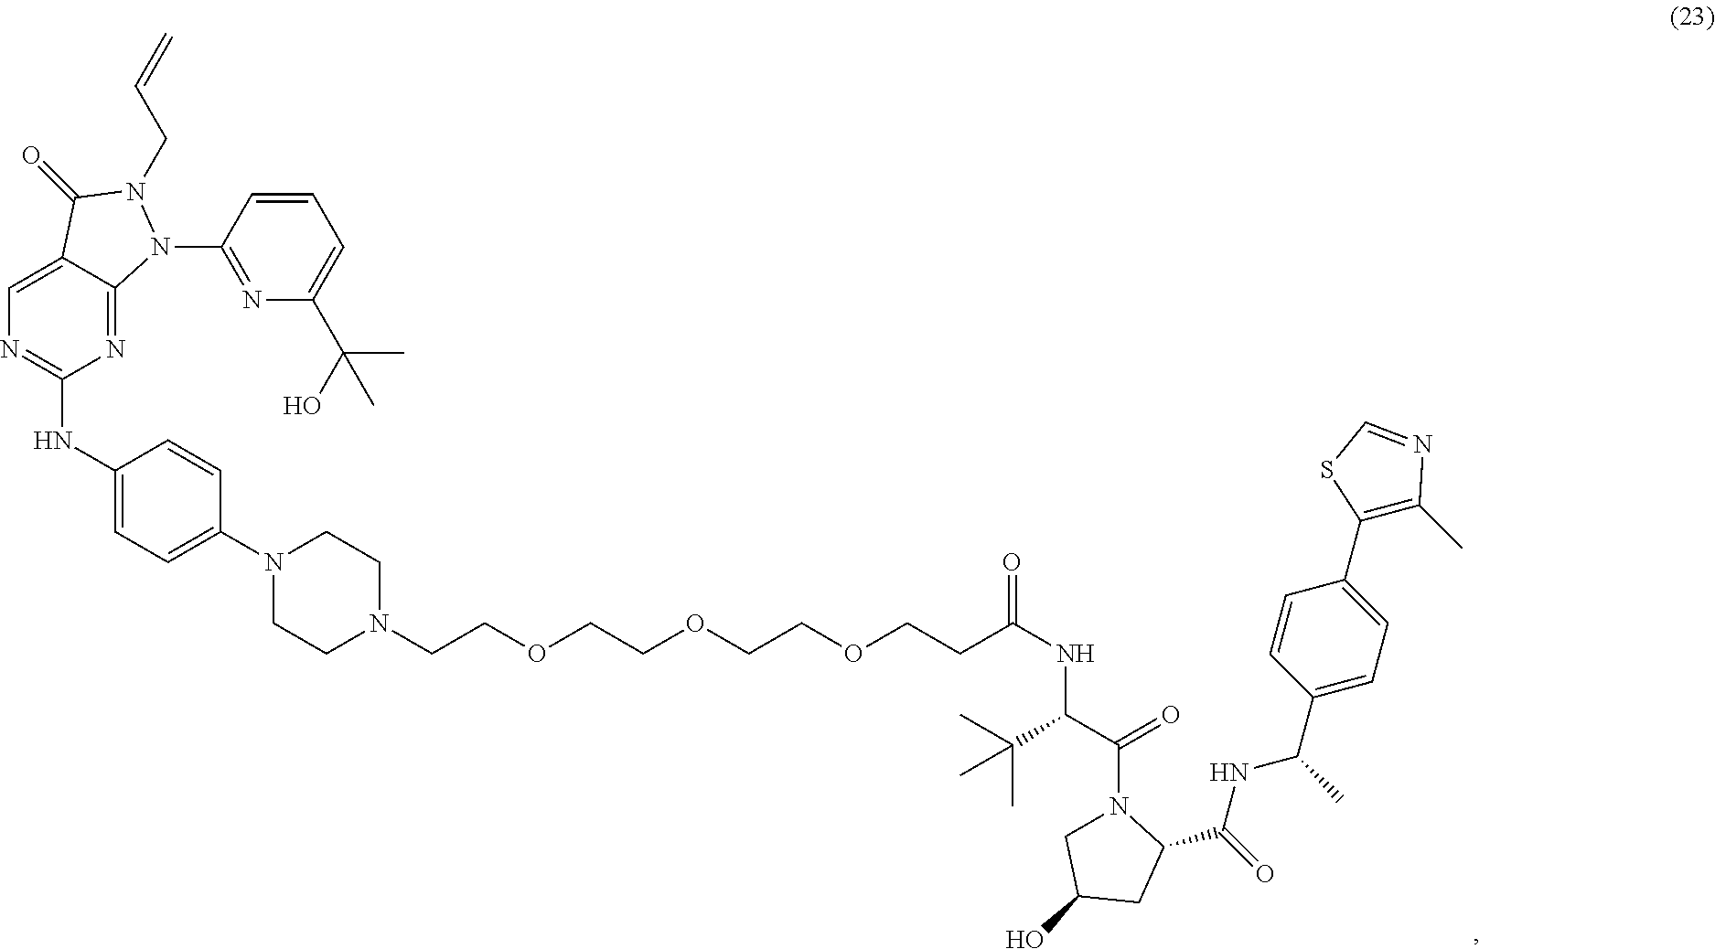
N1=C2C(=CN=C1NC1=CC=C(N3CCN(CCOCCOCCOCCC(NC(C(C)(C)C)C(N4CC(O)CC4C(NC(C)C4=CC=C(C5=C(C)N=CS5)C=C4)=O)=O)=O)CC3)C=C1)C(=O)N(CC=C)N2C1=NC(C(O)(C)C)=CC=C1
